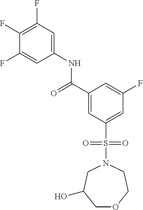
C1(F)=C(F)C=C(NC(C2=CC(S(=O)(=O)N3CC(O)COCC3)=CC(F)=C2)=O)C=C1F
